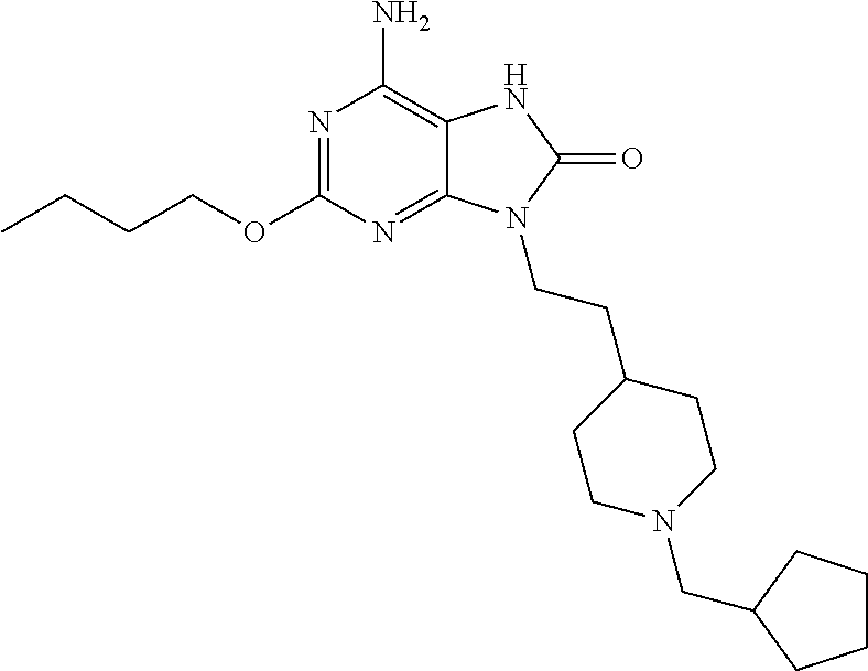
N1=C(OCCCC)N=C2C(=C1N)NC(=O)N2CCC1CCN(CC2CCCC2)CC1
